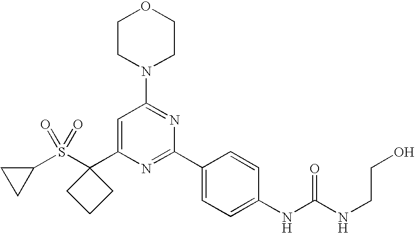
C1(C2(S(C3CC3)(=O)=O)CCC2)=CC(N2CCOCC2)=NC(C2=CC=C(NC(=O)NCCO)C=C2)=N1
